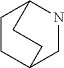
C1CC2CNC1CC2
